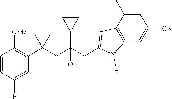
C1=CC(F)=CC(C(CC(CC2=CC3=C(C=C([CN])C=C3C)N2[H])(O)C2CC2)(C)C)=C1[OMe]
